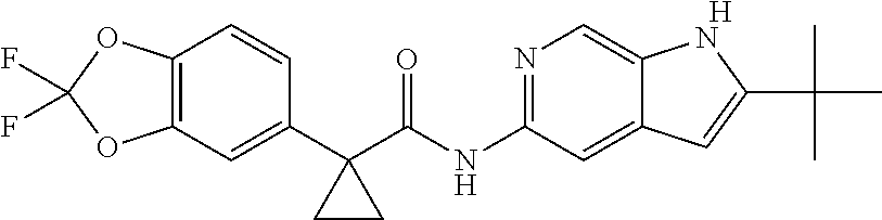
[H].N1=C(NC(C2(C3=CC4=C(C=C3)OC(F)(F)O4)CC2)=O)C=C2C(=C1)NC(C(C)(C)C)=C2
